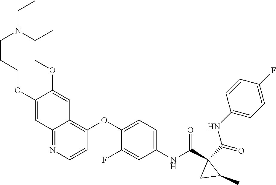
O=C(C1(C(NC2=CC=C(OC3=C4C(=NC=C3)C=C(OCCCN(CC)CC)C(OC)=C4)C(F)=C2)=O)C(C)C1)NC1=CC=C(F)C=C1
